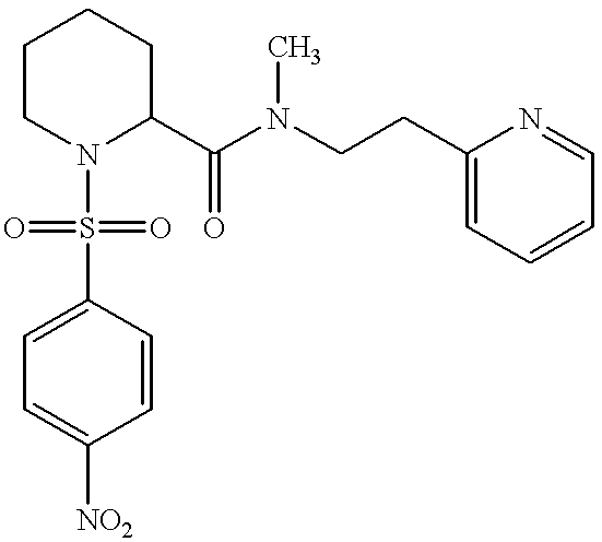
C1(CCN(C(C2CCCCN2S(C2=CC=C([NO2])C=C2)(=O)=O)=O)C)=CC=CC=N1
